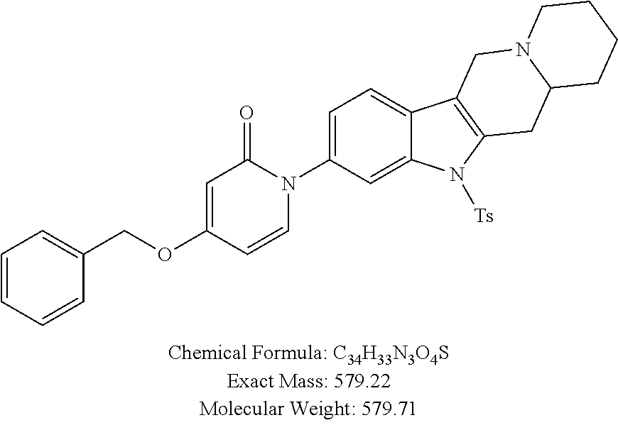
C1=CC=CC(COC2=CC(=O)N(C3=CC=C4C(=C3)N([Ts])C3=C4CN4C(C3)CCCC4)C=C2)=C1
